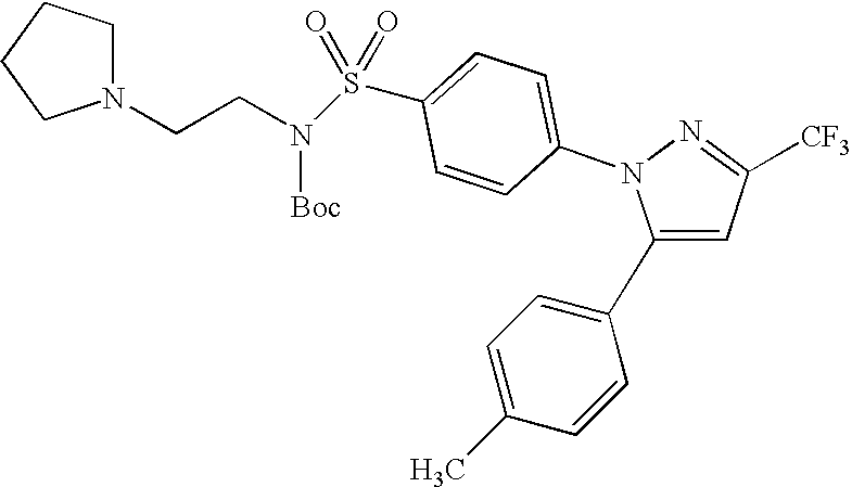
C1(C2=CC=C(C)C=C2)=CC([CF3])=NN1C1=CC=C(S(N(CCN2CCCC2)[Boc])(=O)=O)C=C1
